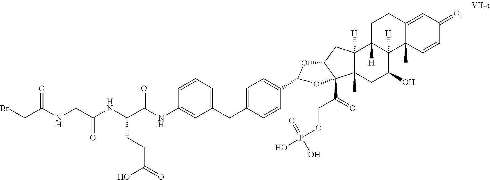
C1(CC2=CC=C(C3OC4CC5([H])C(C)(CC(O)C6([H])C5([H])CCC5=CC(=O)C=CC65C)C4(C(=O)COP(O)(=O)O)O3)C=C2)=CC=CC(NC(C(NC(CNC(CBr)=O)=O)CCC(=O)O)=O)=C1
